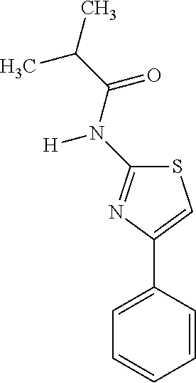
S1C(N(C(C(C)C)=O)[H])=NC(C2=CC=CC=C2)=C1
